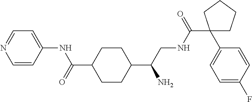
C1=CC(NC(=O)C2CCC(C(CNC(C3(C4=CC=C(F)C=C4)CCCC3)=O)N)CC2)=CC=N1
